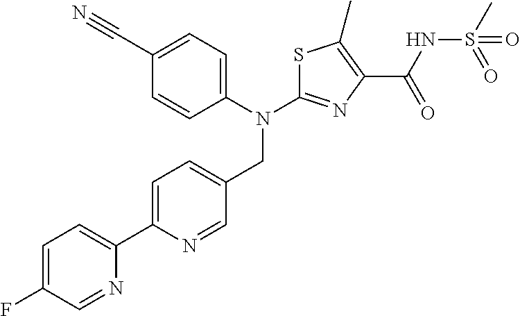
N(C1=NC(C(NS(C)(=O)=O)=O)=C(C)S1)(CC1=CC=C(C2=CC=C(F)C=N2)N=C1)C1=CC=C(C#N)C=C1
